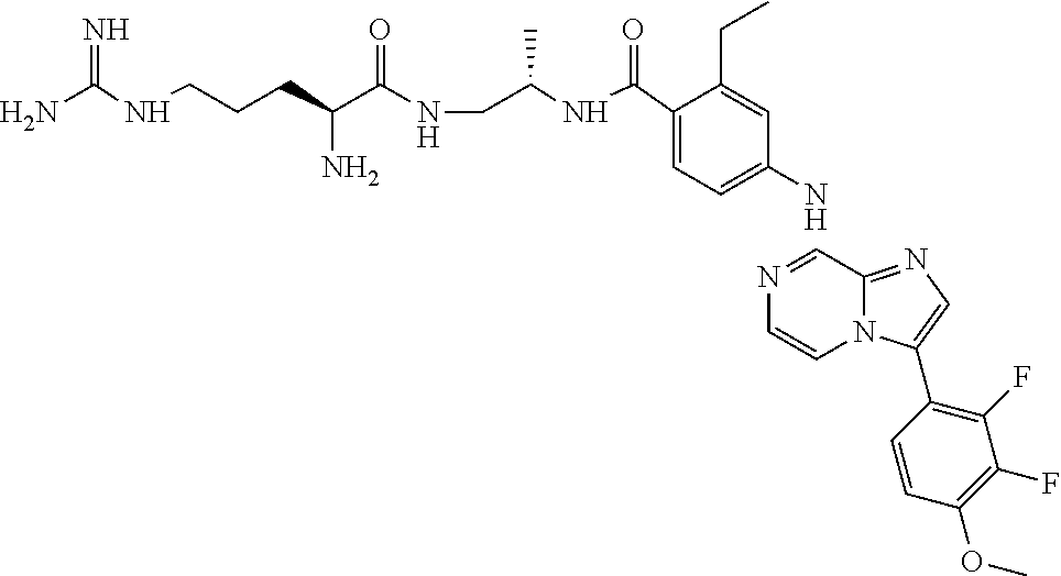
C1=NC=CN2C1=NC=C2C1=C(F)C(F)=C(OC)C=C1.C1(C(NC(CNC(C(CCCNC(N)=N)N)=O)C)=O)=CC=C(N)C=C1CC
